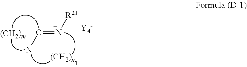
C(=N[R21])N.[YA-]
